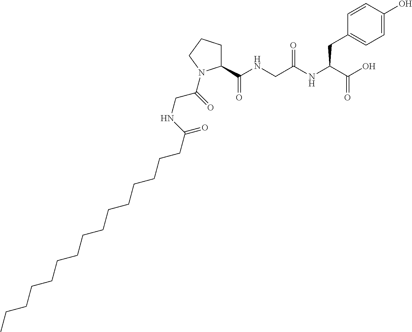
C1(C(NCC(NC(C(O)=O)CC2=CC=C(O)C=C2)=O)=O)CCCN1C(CNC(=O)CCCCCCCCCCCCCCC)=O
